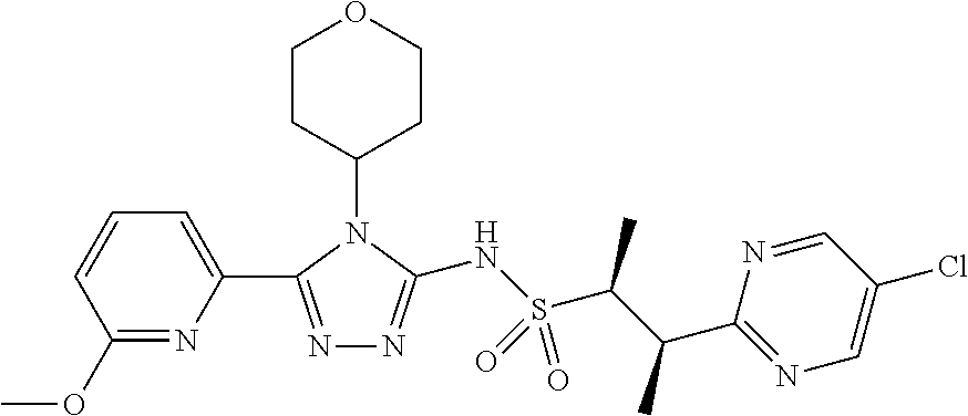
C1(OC)=NC(C2=NN=C(NS(C(C(C3=NC=C(Cl)C=N3)C)C)(=O)=O)N2C2CCOCC2)=CC=C1
